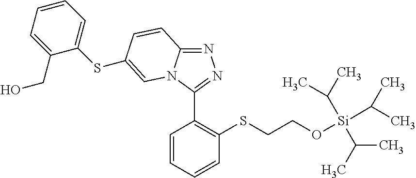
N1=C2N(C(C3=C(SCCO[Si](C(C)C)(C(C)C)C(C)C)C=CC=C3)=N1)C=C(SC1=CC=CC=C1CO)C=C2
